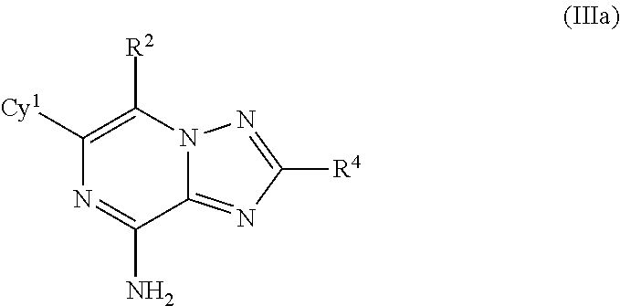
C1([Cy1])=C([R2])N2C(=NC([R4])=N2)C(N)=N1
